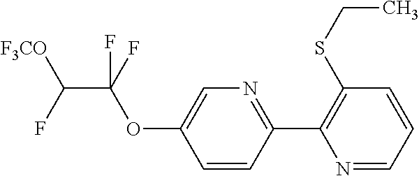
C1(C2=C(SCC)C=CC=N2)=NC=C(OC(C(F)[F3CO])(F)F)C=C1
